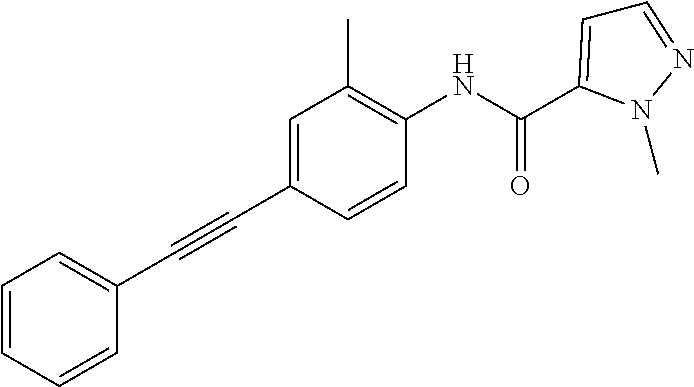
C1=CC=CC(C#CC2=CC(C)=C(NC(=O)C3=CC=NN3C)C=C2)=C1
